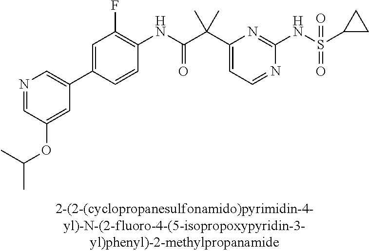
N1=CC=C(C(C(NC2=C(F)C=C(C3=CN=CC(OC(C)C)=C3)C=C2)=O)(C)C)N=C1NS(=O)(=O)C1CC1
